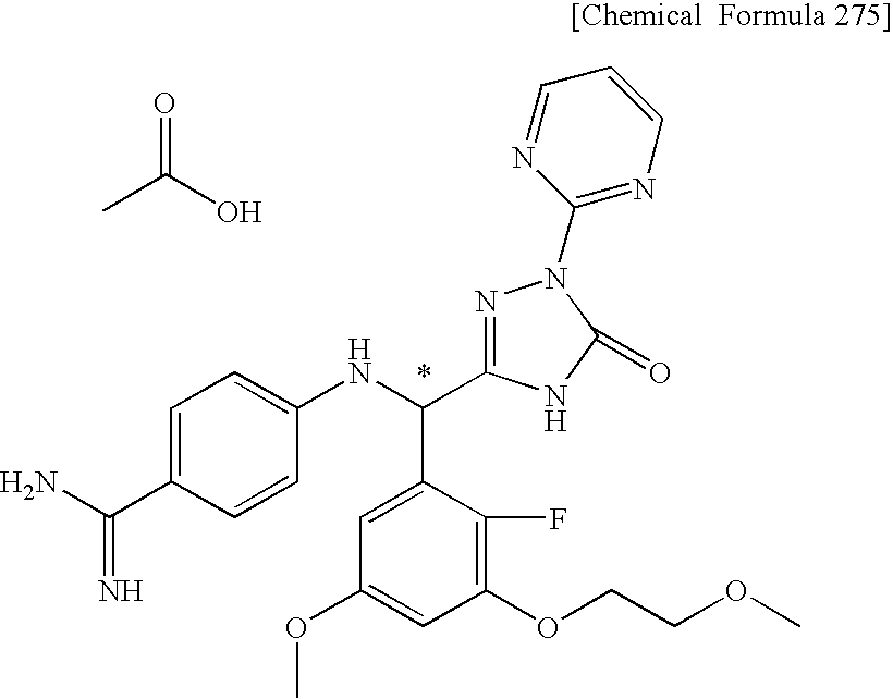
CC(O)=O.NC(C1=CC=C(NC(C2=CC(OC)=CC(OCCOC)=C2F)C2=NN(C3=NC=CC=N3)C(=O)N2)C=C1)=N
